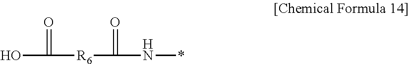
OC([R6]C(N*)=O)=O
